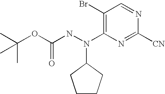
C1(Br)=C(N(NC(OC(C)(C)C)=O)C2CCCC2)N=C([CN])N=C1
